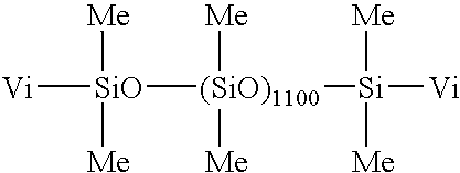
[Vi][SiO]([(SiO)1100]([Si]([Vi])([Me])[Me])([Me])[Me])([Me])[Me]
